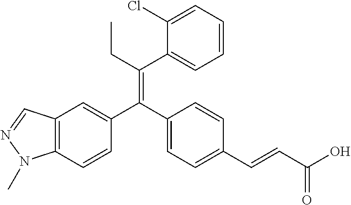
C12=C(C=CC(C(C3=CC=C(C=CC(O)=O)C=C3)=C(CC)C3=CC=CC=C3Cl)=C1)N(C)N=C2
